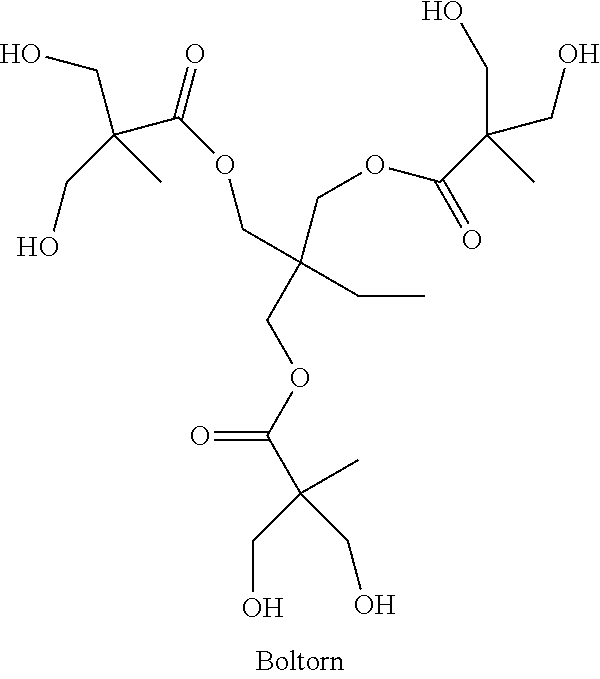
C(CO)(CO)(C(OCC(CC)(COC(C(CO)(CO)C)=O)COC(=O)C(CO)(CO)C)=O)C
